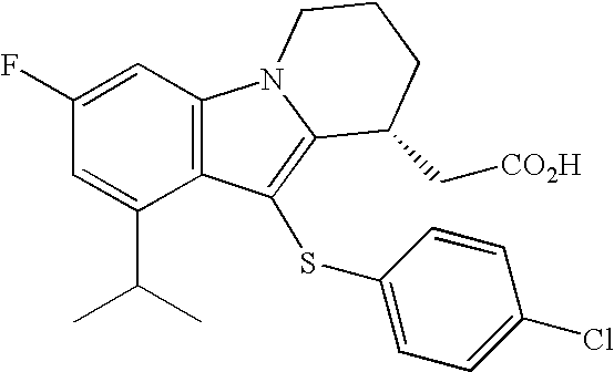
C12=C(C=C(F)C=C1C(C)C)N1C(=C2SC2=CC=C(Cl)C=C2)C(C[CO2H])CCC1
